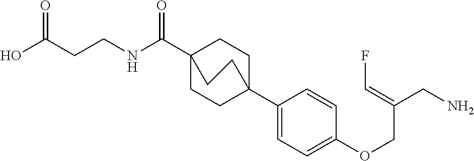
C1C2(C3=CC=C(OCC(CN)=CF)C=C3)CCC(C(=O)NCCC(O)=O)(C1)CC2
